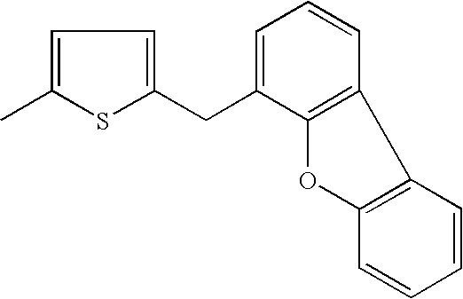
C1=C(C)SC(CC2=CC=CC3=C2OC2=C3C=CC=C2)=C1
